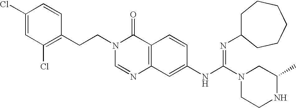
C1(Cl)=CC(Cl)=C(CCN2C=NC3=C(C2=O)C=CC(NC(N2CCNC(C)C2)=NC2CCCCCC2)=C3)C=C1
